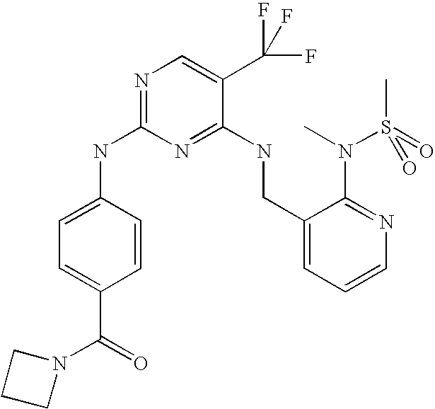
C1(CNC2=NC(NC3=CC=C(C(=O)N4CCC4)C=C3)=NC=C2C(F)(F)F)=CC=CN=C1N(C)S(C)(=O)=O
